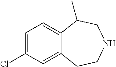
C1=C(Cl)C=C2C(=C1)C(C)CNCC2
